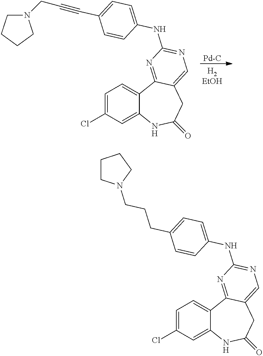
[Pd-C].C1=C(Cl)C=C2C(=C1)C1=NC(NC3=CC=C(C#CCN4CCCC4)C=C3)=NC=C1CC(=O)N2.C1=C(Cl)C=C2C(=C1)C1=NC(NC3=CC=C(CCCN4CCCC4)C=C3)=NC=C1CC(=O)N2
